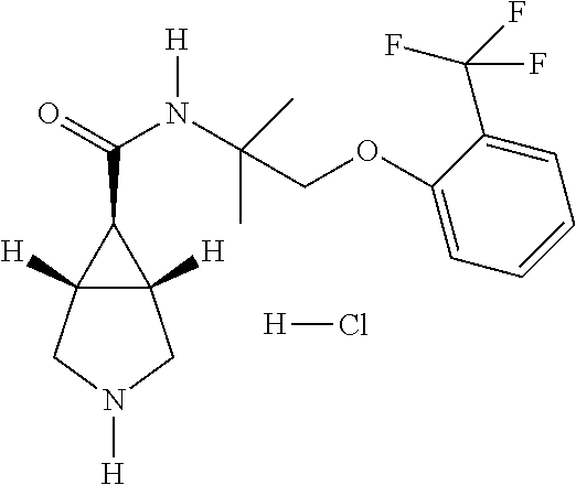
C12([H])C([H])(CN([H])C1)C2C(=O)N(C(COC1=CC=CC=C1C(F)(F)F)(C)C)[H].[H]Cl
